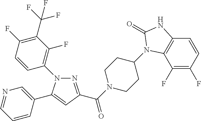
N1(C2=C(F)C(C(F)(F)F)=C(F)C=C2)N=C(C(N2CCC(N3C4=C(C=CC(F)=C4F)NC3=O)CC2)=O)C=C1C1=CN=CC=C1
